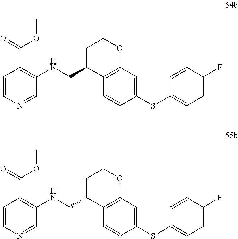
C1=CC(SC2=CC=C(F)C=C2)=CC2=C1C(CNC1=C(C(OC)=O)C=CN=C1)CCO2.C1=CC(SC2=CC=C(F)C=C2)=CC2=C1C(CNC1=C(C(OC)=O)C=CN=C1)CCO2
